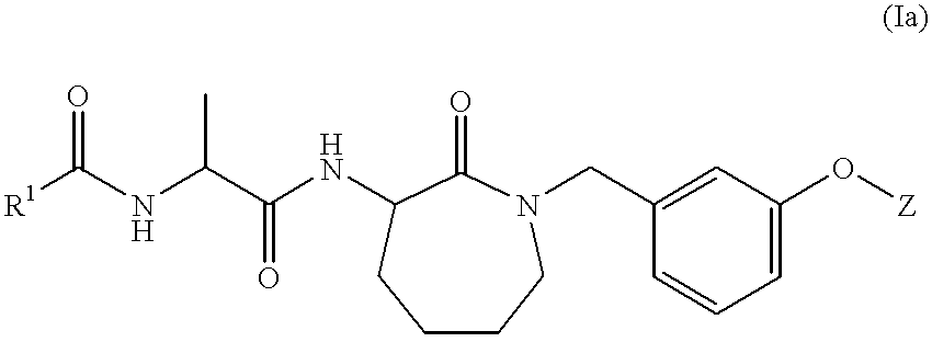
[R1]C(NC(C(NC1C(=O)N(CC2=CC(O[Z])=CC=C2)CCCC1)=O)C)=O
